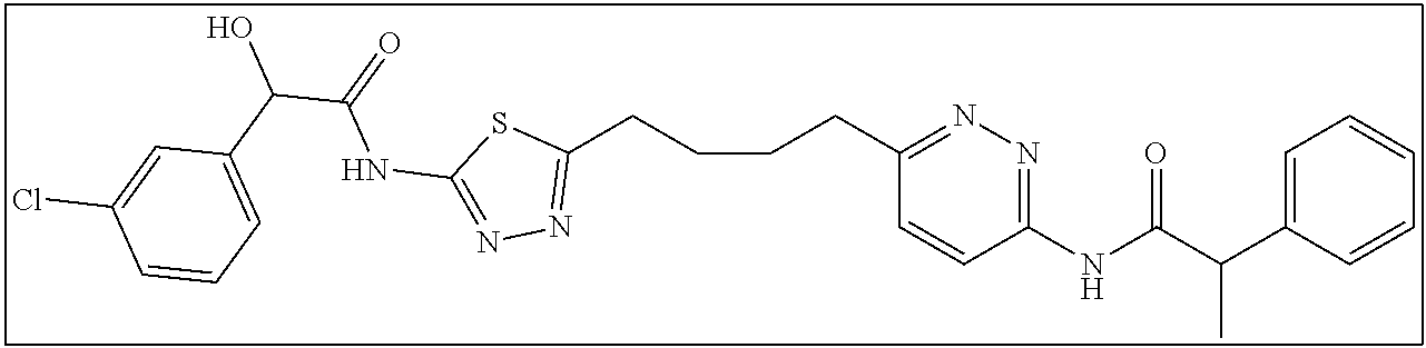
C1(CCCCC2=NN=C(NC(=O)C(C3=CC=CC(Cl)=C3)O)S2)=NN=C(NC(C(C2=CC=CC=C2)C)=O)C=C1
